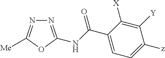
N1=C([Me])OC(NC(C2=CC=C([z])C([Y])=C2[X])=O)=N1
